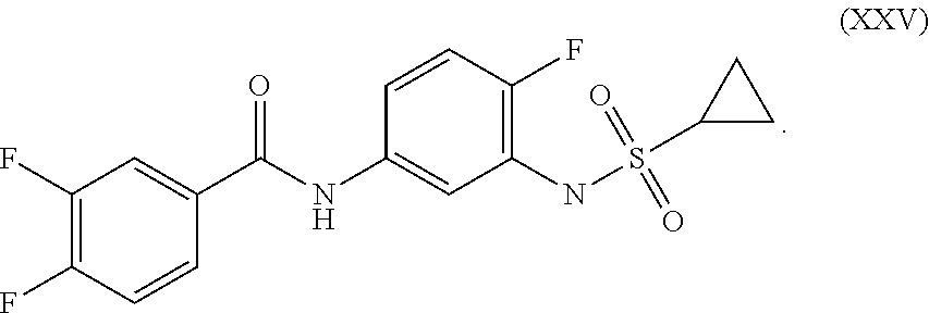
C1(F)=C(F)C=CC(C(NC2=CC(NS(C3CC3)(=O)=O)=C(F)C=C2)=O)=C1
